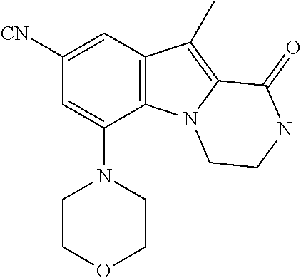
C1([CN])=CC2=C(C(N3CCOCC3)=C1)N1C(=C2C)C(=O)NCC1
